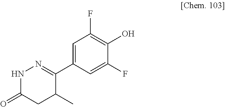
C1=C(C2=NNC(=O)CC2C)C=C(F)C(O)=C1F
